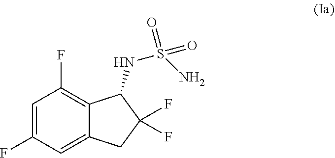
C1=C(F)C=C2C(=C1F)C(NS(N)(=O)=O)C(F)(F)C2
